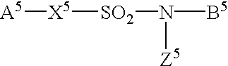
[A5][X5][SO2]N([B5])[Z5]
